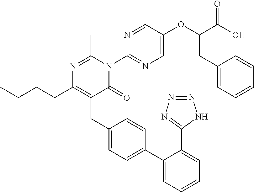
N1=C(C)N(C2=NC=C(OC(C(O)=O)CC3=CC=CC=C3)C=N2)C(=O)C(CC2=CC=C(C3=CC=CC=C3C3=NN=NN3)C=C2)=C1CCCC
